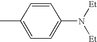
C1=CC(C)=CC=C1N([Et])[Et]
